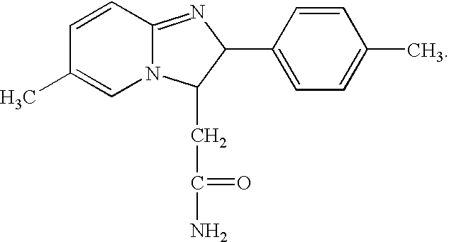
N12C(=NC(C3=CC=C(C)C=C3)C1CC(N)=O)C=CC(C)=C2
